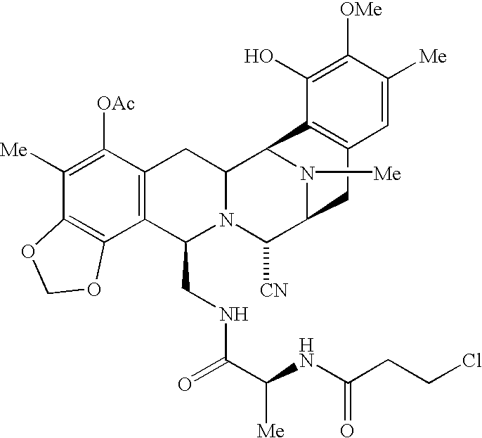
C1([Me])=C([OAc])C2=C(C3=C1OCO3)C(CNC(=O)C(NC(CCCl)=O)[Me])N1C(C2)C2N([Me])C(C1[CN])CC1=C2C(O)=C([OMe])C([Me])=C1
